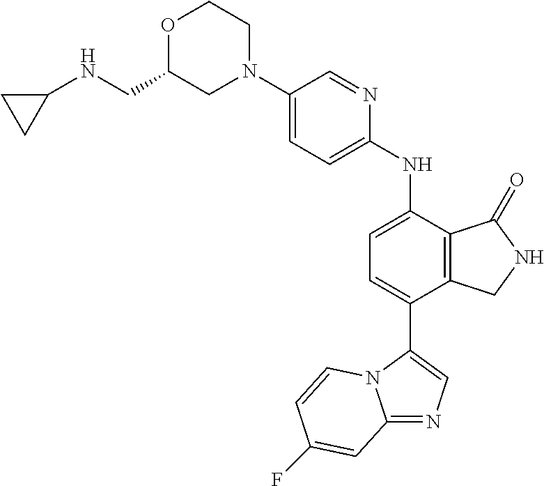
C1(N2CCOC(CNC3CC3)C2)=CC=C(NC2=CC=C(C3=CN=C4N3C=CC(F)=C4)C3=C2C(=O)NC3)N=C1
